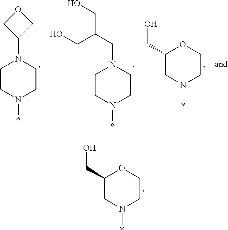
C1CN(*)CCN1C1COC1.C1CN(*)CCN1CC(CO)CO.C1(CO)CN(*)CCO1.C1(CO)CN(*)CCO1
